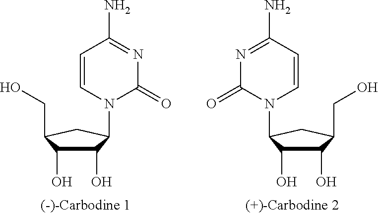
C1=CN(C2C(O)C(O)C(CO)C2)C(=O)N=C1N.C(O)C1C(O)C(O)C(N2C(=O)N=C(N)C=C2)C1
